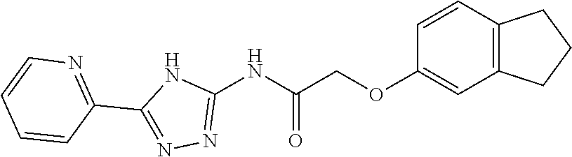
C1(NC(COC2=CC3=C(C=C2)CCC3)=O)=NN=C(C2=NC=CC=C2)N1
